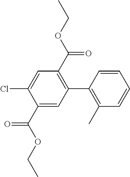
C1=C(Cl)C(C(OCC)=O)=CC(C2=C(C)C=CC=C2)=C1C(OCC)=O
